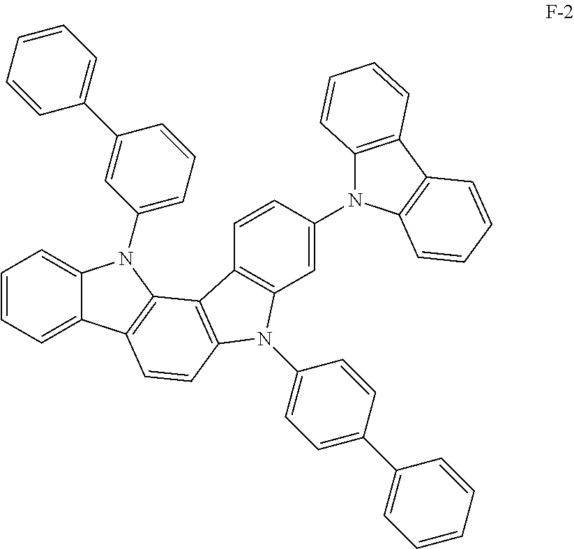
C1=C2C(=CC=C1)N(C1=CC=CC(C3=CC=CC=C3)=C1)C1=C2C=CC2=C1C1=C(C=C(N3C4=C(C5=C3C=CC=C5)C=CC=C4)C=C1)N2C1=CC=C(C2=CC=CC=C2)C=C1
